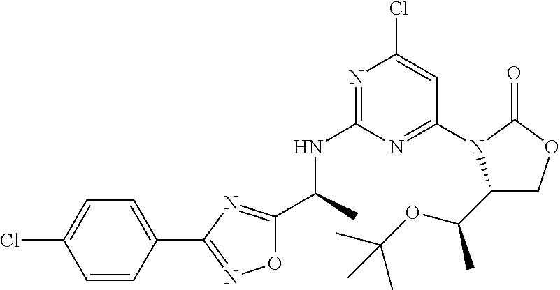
C1=CC(C2=NOC(C(C)NC3=NC(Cl)=CC(N4C(C(OC(C)(C)C)C)COC4=O)=N3)=N2)=CC=C1Cl
